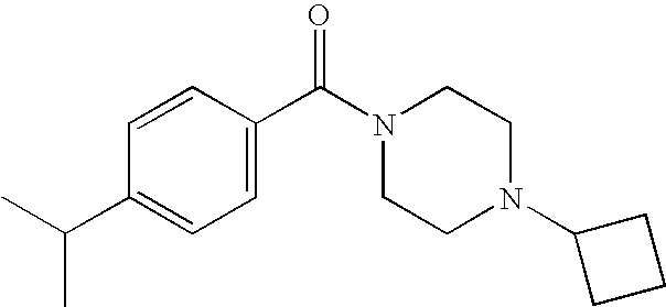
C1=CC(C(N2CCN(C3CCC3)CC2)=O)=CC=C1C(C)C
